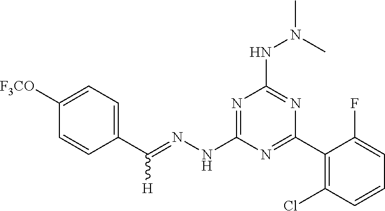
C1(C(=NNC2=NC(NN(C)C)=NC(C3=C(Cl)C=CC=C3F)=N2)[H])=CC=C([F3CO])C=C1
